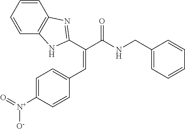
C(=CC1=CC=C([N+]([O-])=O)C=C1)(C1=NC2=C(N1)C=CC=C2)C(NCC1=CC=CC=C1)=O
